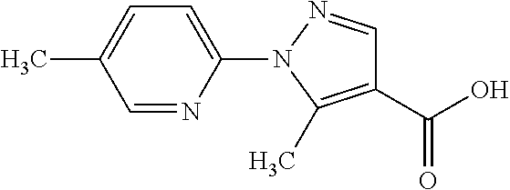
C1(C(O)=O)=C(C)N(C2=CC=C(C)C=N2)N=C1
